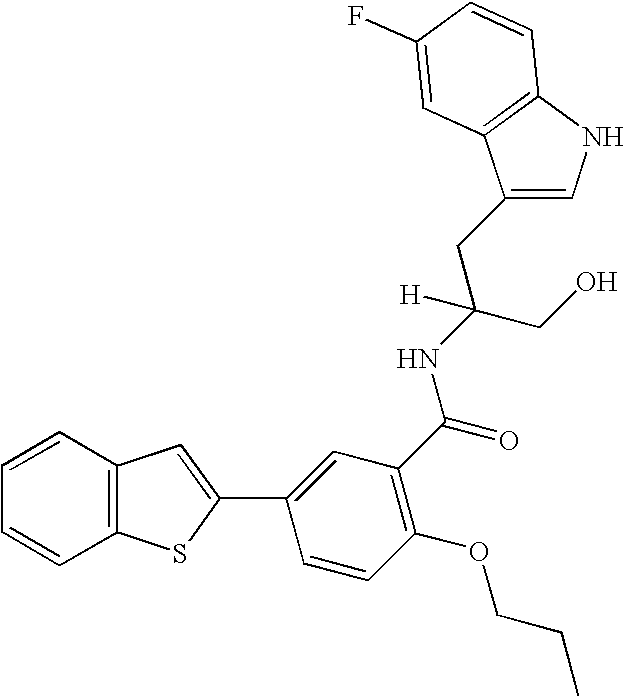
C1(CC(CO)(NC(=O)C2=C(OCCC)C=CC(C3=CC4=C(S3)C=CC=C4)=C2)[H])=CNC2=C1C=C(F)C=C2
